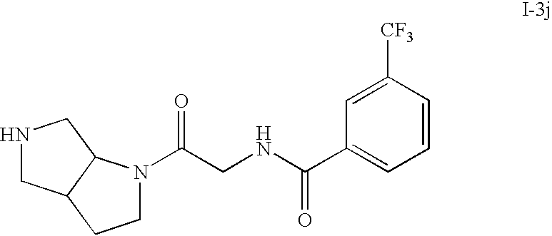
C1N(C(CNC(C2=CC=CC([CF3])=C2)=O)=O)C2C(C1)CNC2
